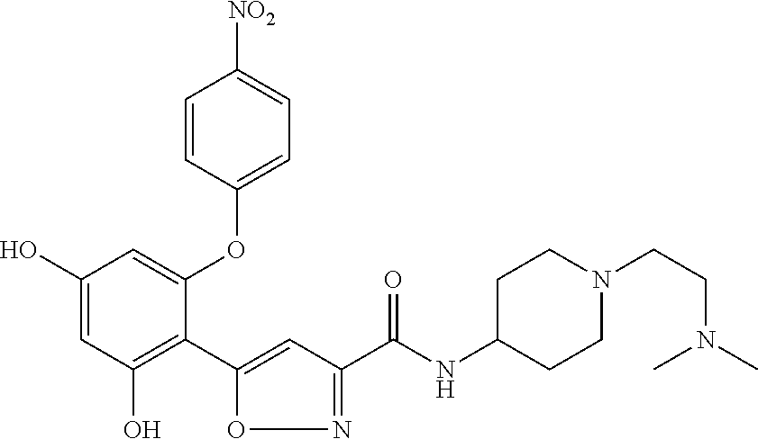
C1(O)=CC(O)=C(C2=CC(C(NC3CCN(CCN(C)C)CC3)=O)=NO2)C(OC2=CC=C([NO2])C=C2)=C1
